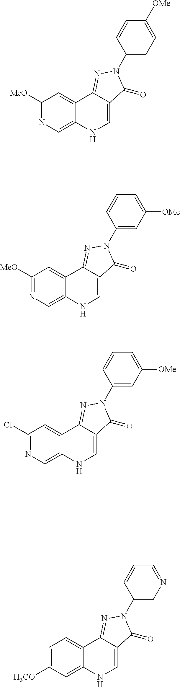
C1([MeO])=NC=C2C(=C1)C1=NN(C3=CC=C([OMe])C=C3)C(=O)C1=CN2.C1([MeO])=NC=C2C(=C1)C1=NN(C3=CC([OMe])=CC=C3)C(=O)C1=CN2.C1=C([H3CO])C=C2C(=C1)C1=NN(C3=CN=CC=C3)C(=O)C1=CN2.C1(Cl)=NC=C2C(=C1)C1=NN(C3=CC([OMe])=CC=C3)C(=O)C1=CN2
